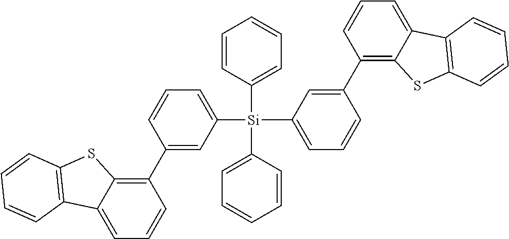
C1(C2=CC([Si](C3=CC=CC=C3)(C3=CC=CC=C3)C3=CC=CC(C4=C5C(=CC=C4)C4=C(S5)C=CC=C4)=C3)=CC=C2)=C2C(=CC=C1)C1=C(S2)C=CC=C1
